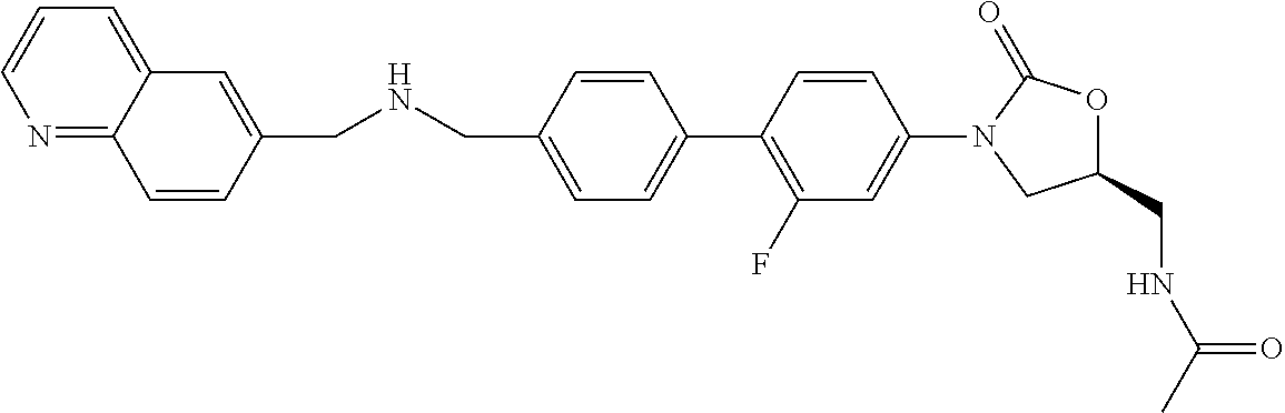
C1(CNC(=O)C)OC(=O)N(C2=CC(F)=C(C3=CC=C(CNCC4=CC5=CC=CN=C5C=C4)C=C3)C=C2)C1
